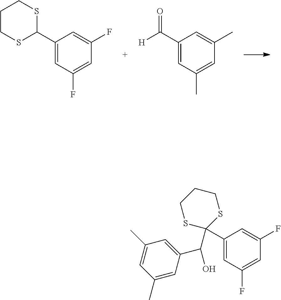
C1(C2SCCCS2)=CC(F)=CC(F)=C1.C1(C([H])=O)=CC(C)=CC(C)=C1.C1(C2(C(C3=CC(C)=CC(C)=C3)O)SCCCS2)=CC(F)=CC(F)=C1
